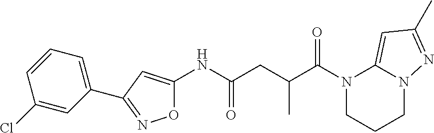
N(C(CC(C(N1CCCN2C1=CC(C)=N2)=O)C)=O)C1=CC(C2=CC=CC(Cl)=C2)=NO1
